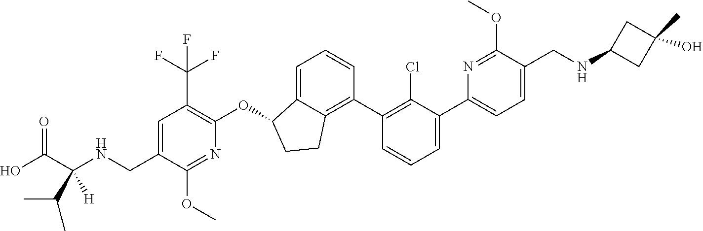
C(C1=CC(C(F)(F)F)=C(OC2C3=CC=CC(C4=C(Cl)C(C5=CC=C(CNC6CC(O)(C)C6)C(OC)=N5)=CC=C4)=C3CC2)N=C1OC)NC(C(O)=O)(C(C)C)[H]
